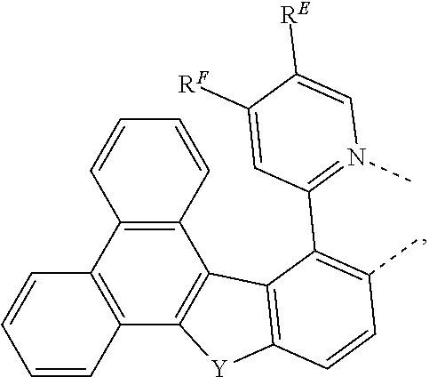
C12=C(C=CC=C1)C1=C(C3=C2C=CC=C3)[Y]C2=C1C(C1=N(C)C=C([RE])C([RF])=C1)=C(C)C=C2
